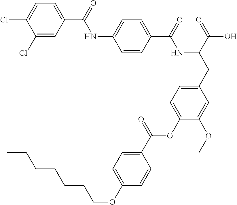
C1=CC(C(=O)NC(CC2=CC=C(OC(C3=CC=C(OCCCCCCC)C=C3)=O)C(OC)=C2)C(=O)O)=CC=C1NC(=O)C1=CC=C(Cl)C(Cl)=C1
